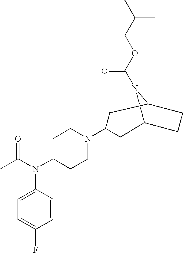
C12N(C(OCC(C)C)=O)C(CC1)CC(N1CCC(N(C(C)=O)C3=CC=C(F)C=C3)CC1)C2
